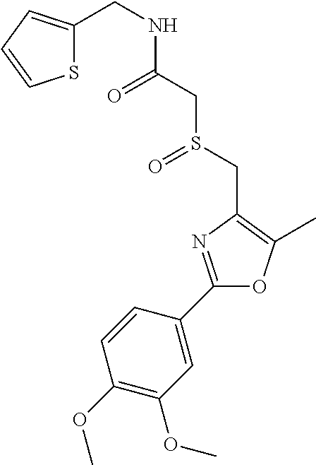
C1(CNC(CS(CC2=C(C)OC(C3=CC(OC)=C(OC)C=C3)=N2)=O)=O)=CC=CS1
